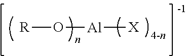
[R]O[Al][X]
